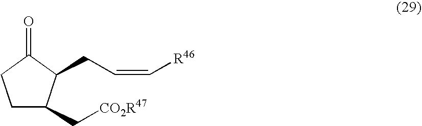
C1C(C[CO2R47])C(CC=C[R46])C(=O)C1
